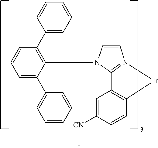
C1=CC=C(C2=C(N3C=CN4=C3C3=C(C=CC([CN])=C3)[Ir]4)C(C3=CC=CC=C3)=CC=C2)C=C1
